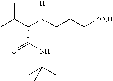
C(C(N(CCC[SO3H])[H])C(NC(C)(C)C)=O)(C)C
